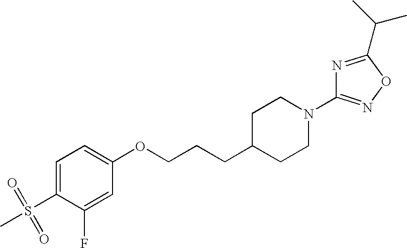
C1=C(S(=O)(=O)C)C(F)=CC(OCCCC2CCN(C3=NOC(C(C)C)=N3)CC2)=C1
